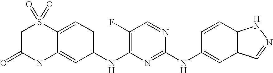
C1(F)=C(NC2=CC=C3C(=C2)NC(=O)CS3(=O)=O)N=C(NC2=CC3=C(C=C2)NN=C3)N=C1
